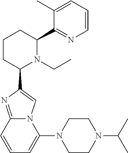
C1CC(C2=CN3C(=N2)C=CC=C3N2CCN(C(C)C)CC2)N(CC)C(C2=NC=CC=C2C)C1
